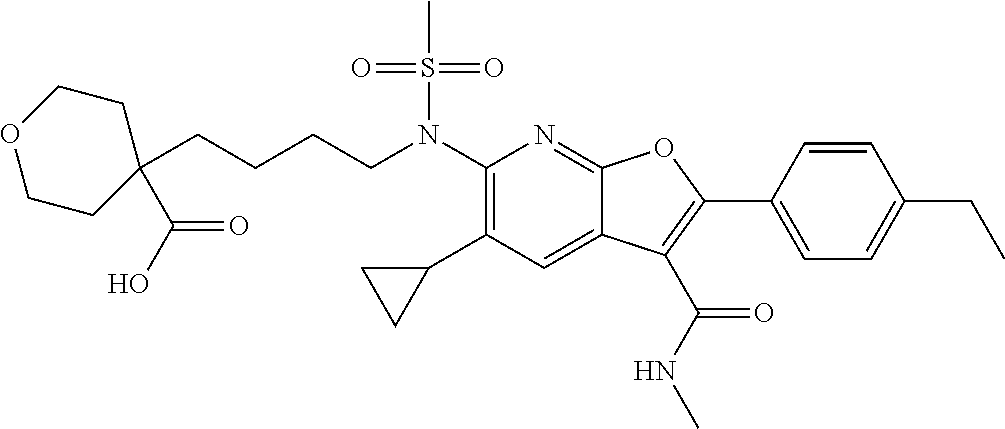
N(C1=C(C2CC2)C=C2C(=N1)OC(C1=CC=C(CC)C=C1)=C2C(NC)=O)(S(C)(=O)=O)CCCCC1(C(O)=O)CCOCC1
